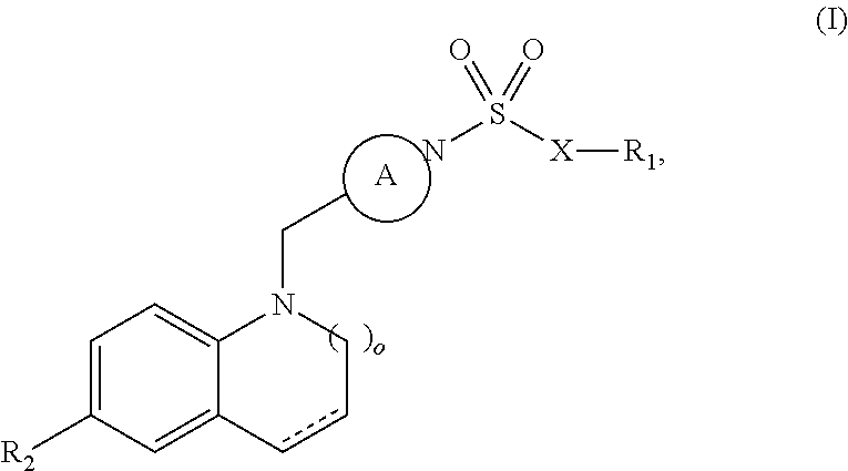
[A].C1=C([R2])C=C2C(=C1)N(CC)Ccc2.NS([X][R1])(=O)=O
